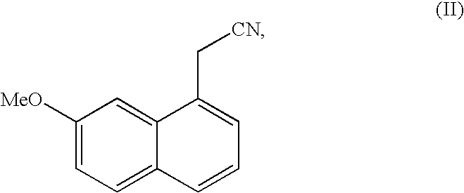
C1([MeO])=CC=C2C(=C1)C(C[CN])=CC=C2
